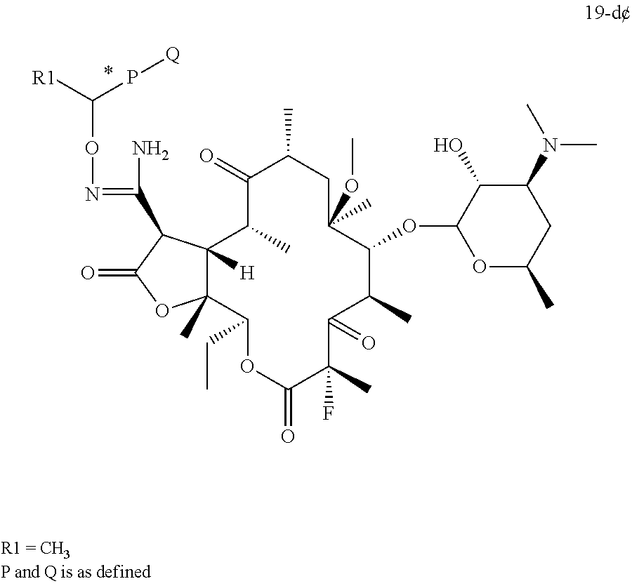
N(=C(N)C1C2([H])C(C)(OC1=O)C(CC)OC(=O)C(C)(F)C(=O)C(C)C(OC1OC(C)CC(N(C)C)C1O)C(OC)(C)CC(C)C(=O)C2C)OC([R1])P[Q]
